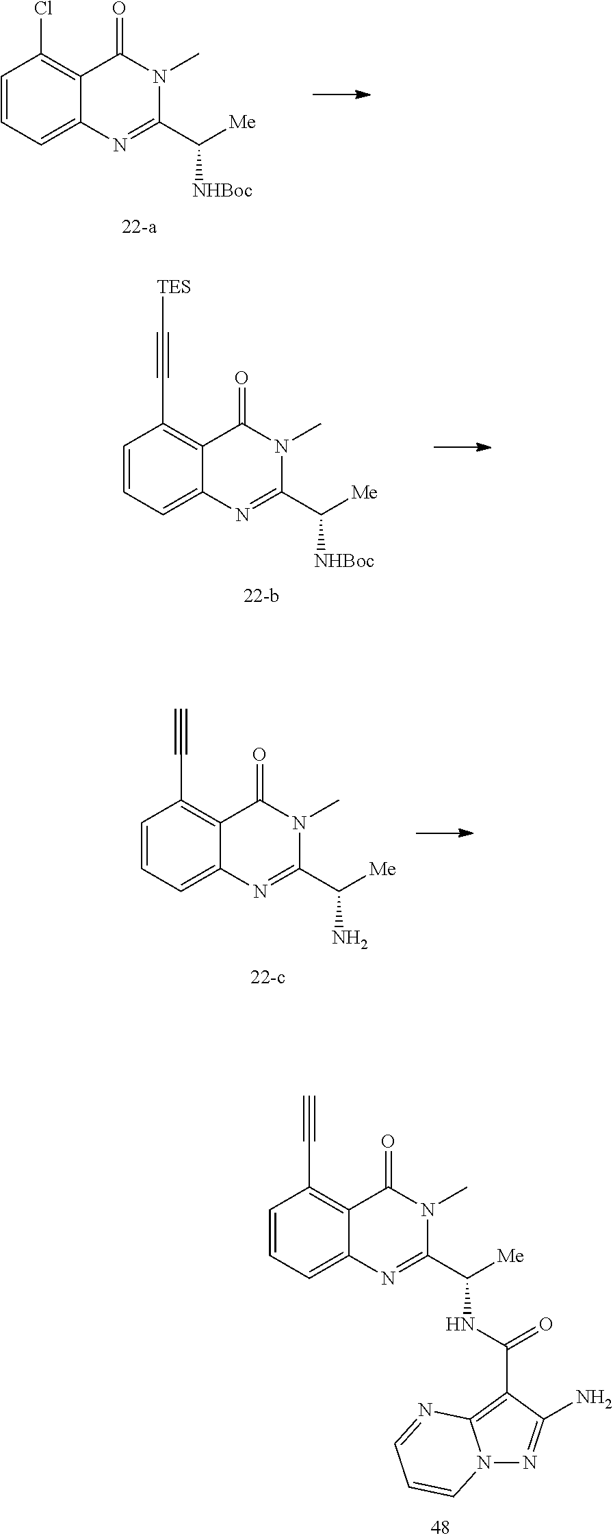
C1=CC=C2C(=C1Cl)C(=O)N(C)C(C([Me])[NHBoc])=N2.C1=CC=C2C(=C1C#C[TES])C(=O)N(C)C(C([Me])[NHBoc])=N2.C1=CC=C2C(=C1C#C)C(=O)N(C)C(C([Me])NC(C1=C3N(N=C1N)C=CC=N3)=O)=N2.C1=CC=C2C(=C1C#C)C(=O)N(C)C(C([Me])N)=N2
